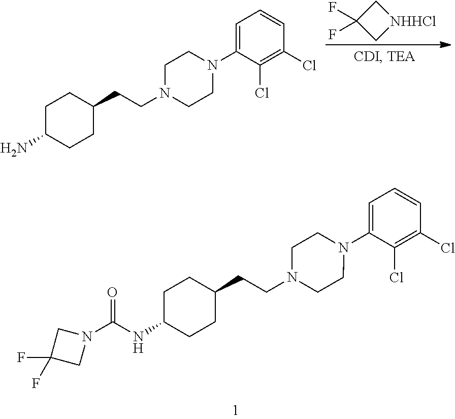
C1C(N)CCC(CCN2CCN(C3=CC=CC(Cl)=C3Cl)CC2)C1.C1C(F)(F)C[NHHCl]1.C1C(NC(=O)N2CC(F)(F)C2)CCC(CCN2CCN(C3=CC=CC(Cl)=C3Cl)CC2)C1
